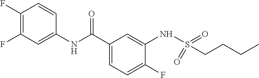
C1(F)=C(F)C=C(NC(C2=CC=C(F)C(NS(=O)(=O)CCCC)=C2)=O)C=C1
